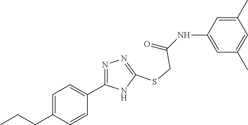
C1=C(NC(=O)CSC2=NN=C(C3=CC=C(CCC)C=C3)N2)C=C(C)C=C1C
